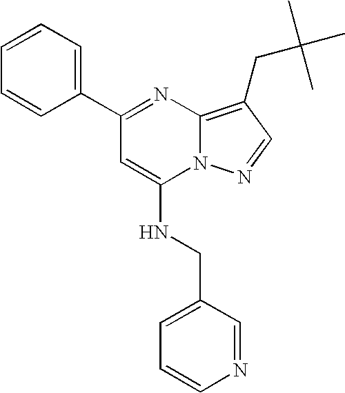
C1=CC=C(C2=NC3=C(CC(C)(C)C)C=NN3C(NCC3=CC=CN=C3)=C2)C=C1
